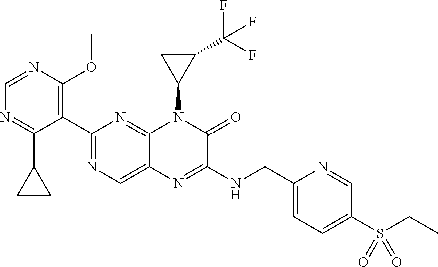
C1=NC(OC)=C(C2=NC=C3C(=N2)N(C2C(C(F)(F)F)C2)C(=O)C(NCC2=CC=C(S(=O)(=O)CC)C=N2)=N3)C(C2CC2)=N1
